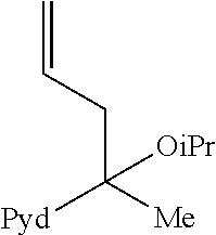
C(C([Me])([Pyd])[OiPr])C=C
